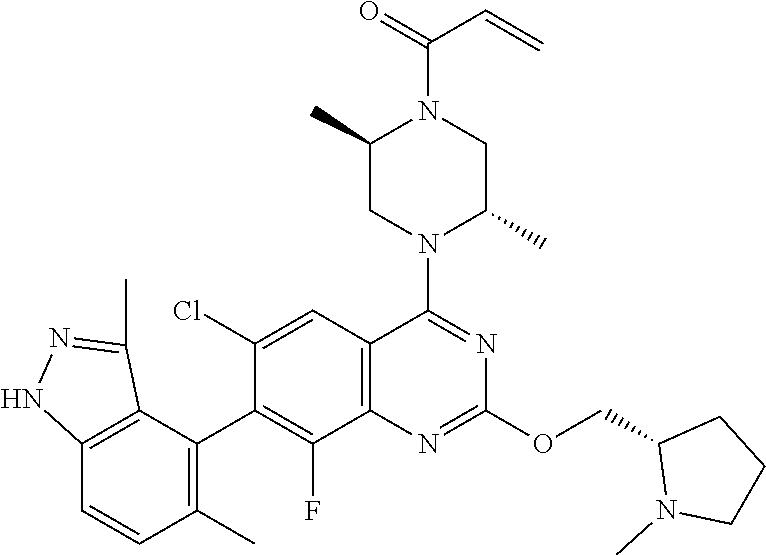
C12=C(C=C(Cl)C(C3=C(C)C=CC4=C3C(C)=NN4)=C1F)C(N1C(C)CN(C(=O)C=C)C(C)C1)=NC(OCC1N(C)CCC1)=N2
